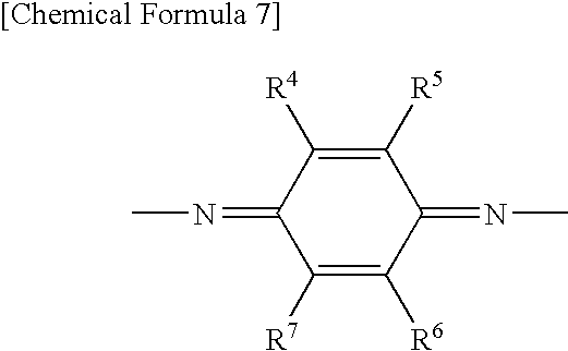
C1([R5])=C([R4])C(=NC)C([R7])=C([R6])C1=NC
